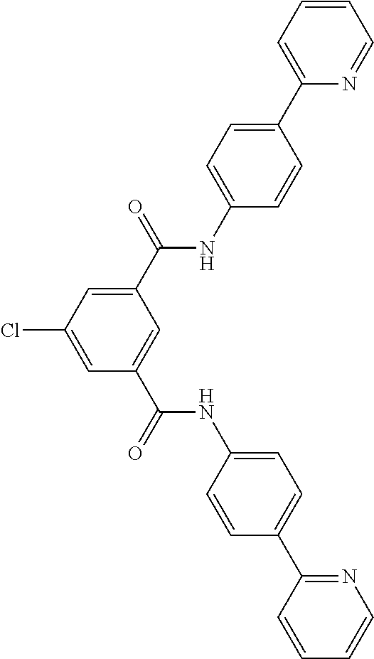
C1(C(=O)NC2=CC=C(C3=CC=CC=N3)C=C2)=CC(Cl)=CC(C(=O)NC2=CC=C(C3=NC=CC=C3)C=C2)=C1
